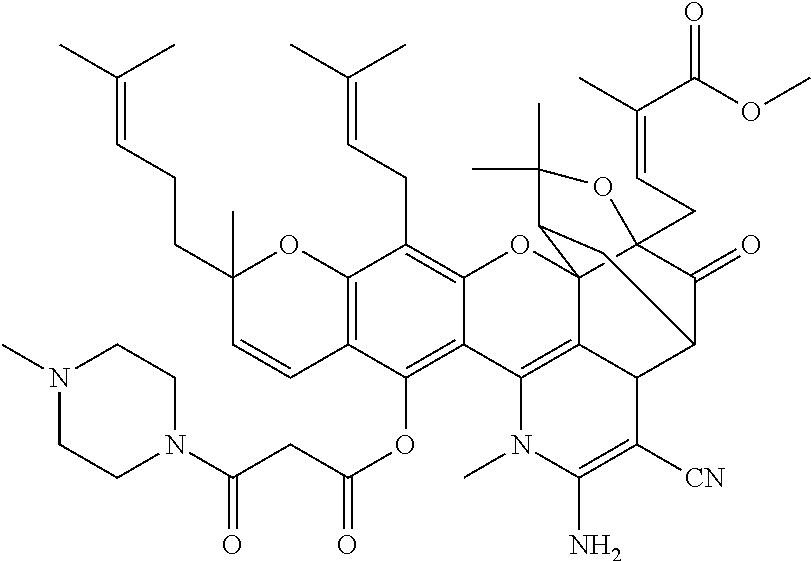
C12=C(C=CC(CCC=C(C)C)(C)O1)C(OC(CC(N1CCN(C)CC1)=O)=O)=C1C(=C2CC=C(C)C)OC23C4(CC=C(C)C(OC)=O)C(=O)C(C5C2=C1N(C)C(N)=C5[CN])CC3C(C)(C)O4
